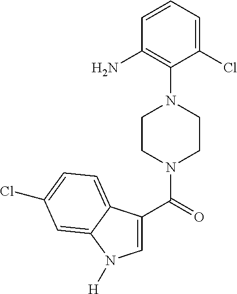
C1=CC=C(Cl)C(N2CCN(C(=O)C3=CN([H])C4=CC(Cl)=CC=C34)CC2)=C1N
